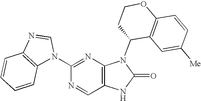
C1(N2C=NC3=C2C=CC=C3)=NC2=C(C=N1)NC(=O)N2C1C2=C(OCC1)C=CC([Me])=C2
